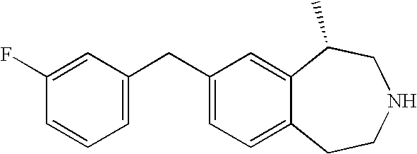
C1(F)=CC(CC2=CC=C3C(=C2)C(C)CNCC3)=CC=C1
